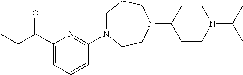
C1(C(CC)=O)=CC=CC(N2CCCN(C3CCN(C(C)C)CC3)CC2)=N1
